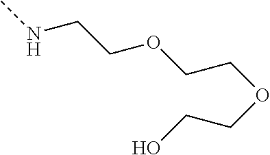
CNCCOCCOCCO
